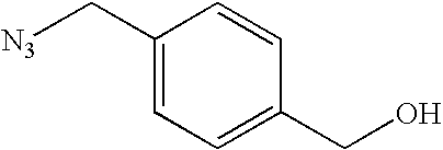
C1(C[N3])=CC=C(CO)C=C1
